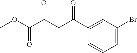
COC(C(CC(C1=CC(Br)=CC=C1)=O)=O)=O
